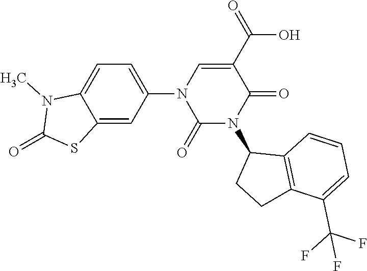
C12=CC(N3C(=O)N(C4CCC5=C4C=CC=C5C(F)(F)F)C(=O)C(C(O)=O)=C3)=CC=C1N(C)C(=O)S2
